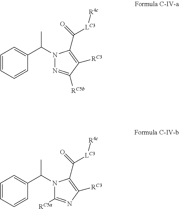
C1=CC=CC(C(C)N2N=C([RC5b])C([RC3])=C2C(=O)[LC3][R4c])=C1.C1=CC=CC(C(C)N2C([RC5a])=NC([RC3])=C2C(=O)[LC3][R4c])=C1
